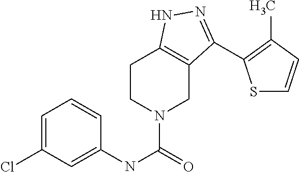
ClC1=CC=CC(NC(=O)N2CC3=C(CC2)NN=C3C2=C(C)C=CS2)=C1
